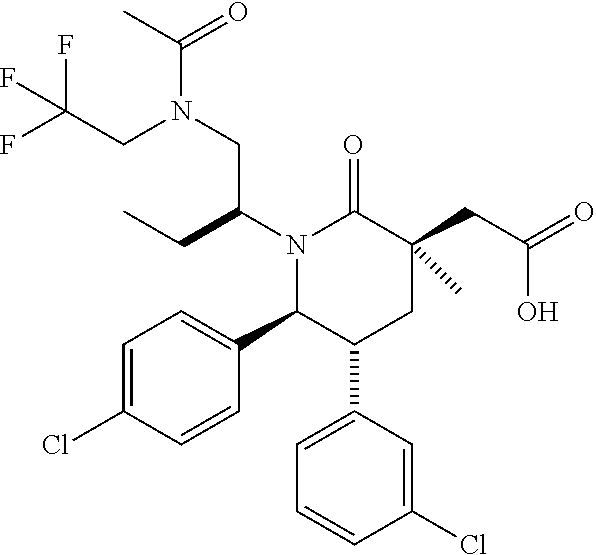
C1=C(Cl)C=CC(C2C(C3=CC=CC(Cl)=C3)CC(CC(=O)O)(C)C(=O)N2C(CC)CN(C(C)=O)CC(F)(F)F)=C1
